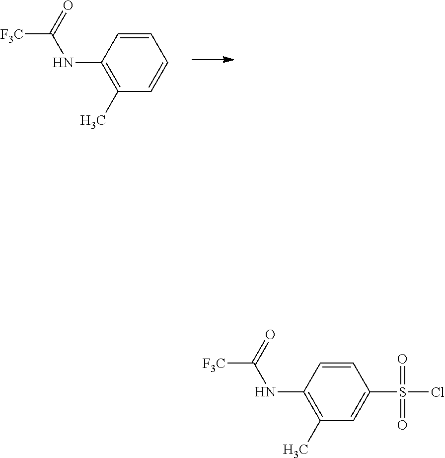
C1=CC(NC([F3C])=O)=C(C)C=C1.C1=CC(NC([F3C])=O)=C(C)C=C1S(Cl)(=O)=O
